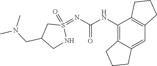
C12=C(NC(=O)N=S3(=O)CC(CN(C)C)CN3)C3=C(C=C1CCC2)CCC3
